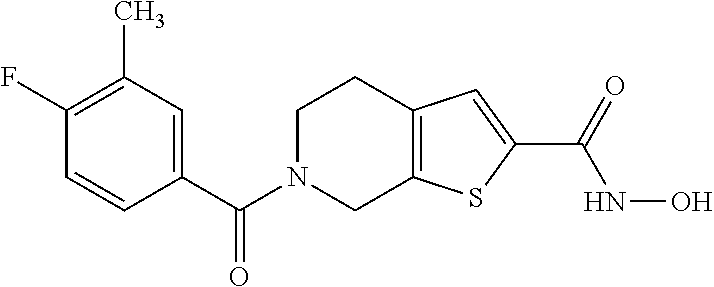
C1N(C(C2=CC(C)=C(F)C=C2)=O)CC2=C(C1)C=C(C(NO)=O)S2
